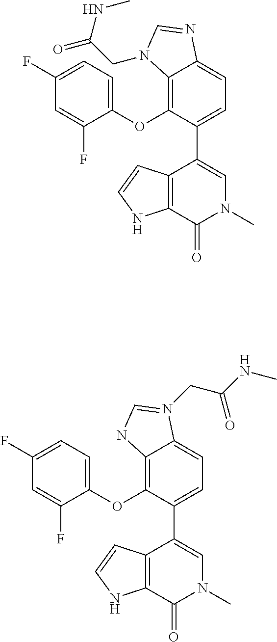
C12=C(OC3=CC=C(F)C=C3F)C(C3=CN(C)C(=O)C4=C3C=CN4)=CC=C1N=CN2CC(=O)NC.C12=C(OC3=CC=C(F)C=C3F)C(C3=CN(C)C(=O)C4=C3C=CN4)=CC=C1N(CC(NC)=O)=CN2
